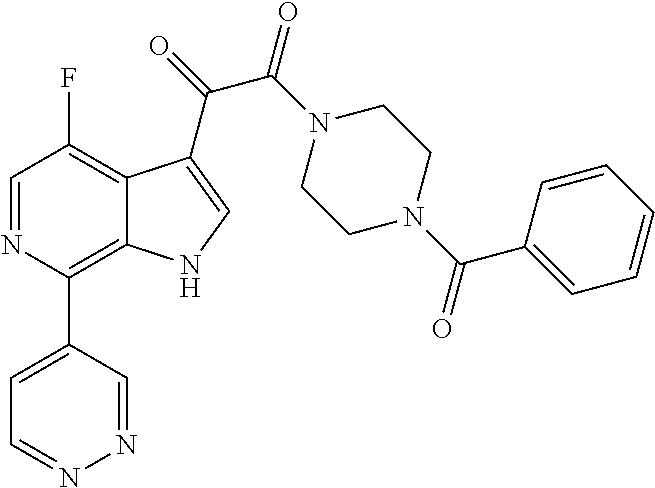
C1=NC(C2=CC=NN=C2)=C2C(=C1F)C(C(=O)C(N1CCN(C(C3=CC=CC=C3)=O)CC1)=O)=CN2
